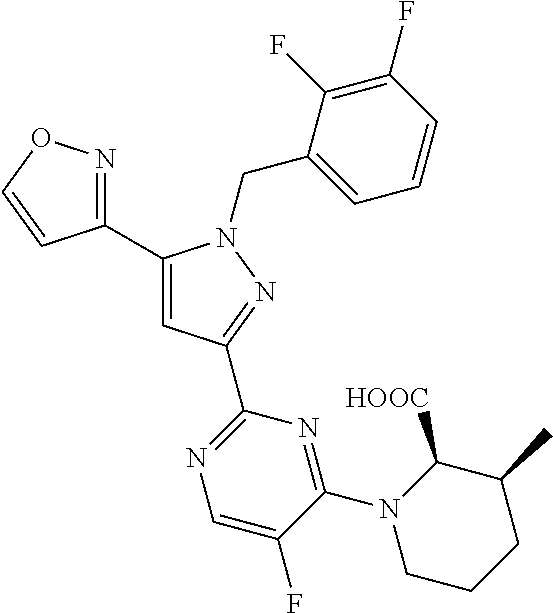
C1(C2=CC(C3=NC=C(F)C(N4C([HOOC])C(C)CCC4)=N3)=NN2CC2=CC=CC(F)=C2F)=NOC=C1
